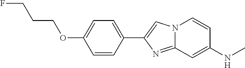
C1=CC(C2=CN3C(=N2)C=C(NC)C=C3)=CC=C1OCCCF
